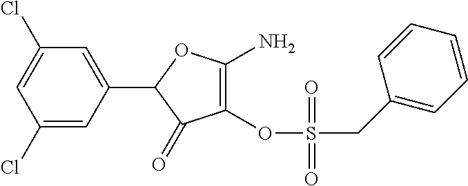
C1(Cl)=CC(C2C(=O)C(OS(CC3=CC=CC=C3)(=O)=O)=C(N)O2)=CC(Cl)=C1
